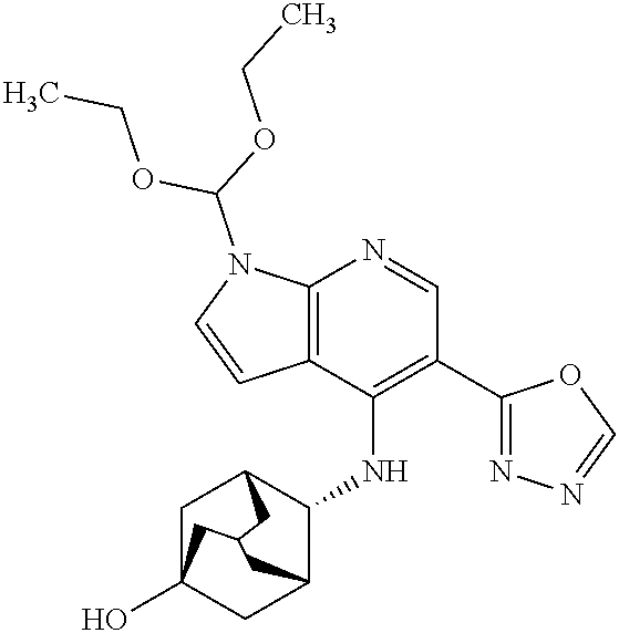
C12=C(C(NC3C4CC5(O)CC3CC(C5)C4)=C(C3=NN=CO3)C=N1)C=CN2C(OCC)OCC
